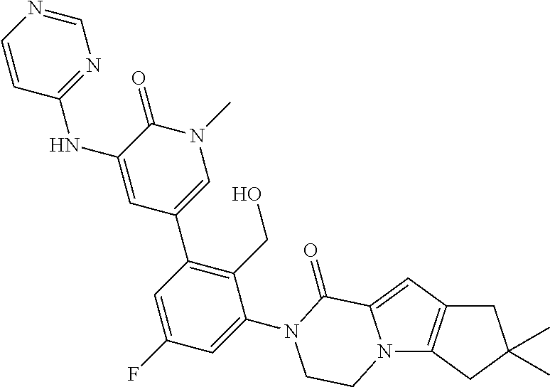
C1=CC(NC2=CC(C3=C(CO)C(N4C(=O)C5=CC6=C(N5CC4)CC(C)(C)C6)=CC(F)=C3)=CN(C)C2=O)=NC=N1
